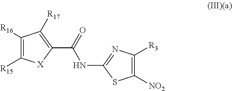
C1([R16])=C([R15])[X]C(C(=O)NC2=NC([R3])=C([NO2])S2)=C1[R17]
